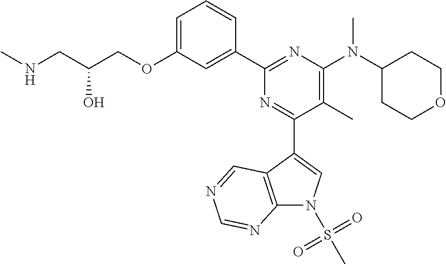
C1=C(OCC(CNC)O)C=C(C2=NC(N(C3CCOCC3)C)=C(C)C(C3=CN(S(C)(=O)=O)C4=C3C=NC=N4)=N2)C=C1
